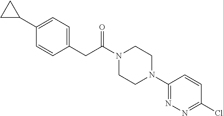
C1(CC(N2CCN(C3=NN=C(Cl)C=C3)CC2)=O)=CC=C(C2CC2)C=C1
